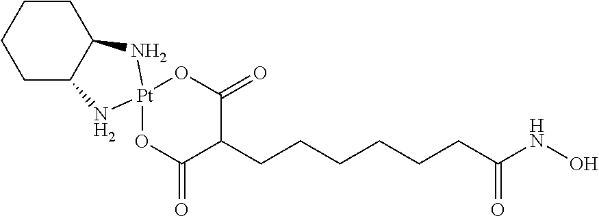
O1C(=O)C(CCCCCCC(NO)=O)C(=O)O[Pt]12NC1CCCCC1N2
